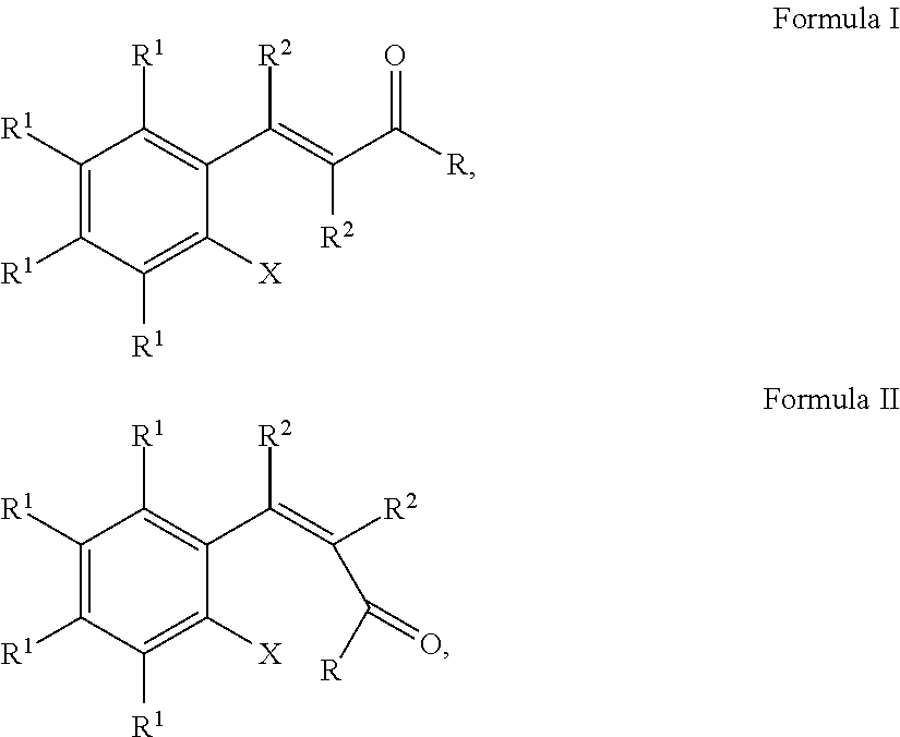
C1([R1])=C([R1])C([R1])=C([X])C(C(=C(C([R])=O)[R2])[R2])=C1[R1].C1([R1])=C([R1])C([R1])=C([X])C(C(=C([R2])C([R])=O)[R2])=C1[R1]
